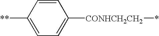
C1=CC([**])=CC=C1[CONHCH2CH2]*
